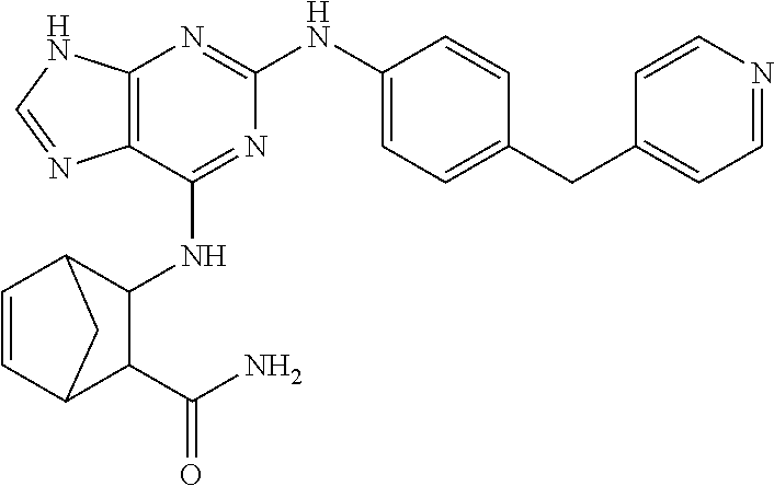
C12=C(N=C(NC3=CC=C(CC4=CC=NC=C4)C=C3)N=C1NC1C3C=CC(C1C(N)=O)C3)NC=N2
